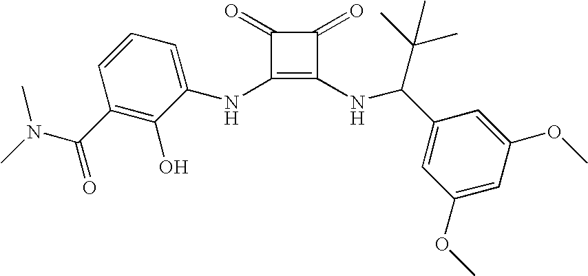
N(C1=C(NC(C2=CC(OC)=CC(OC)=C2)C(C)(C)C)C(=O)C1=O)C1=CC=CC(C(=O)N(C)C)=C1O
